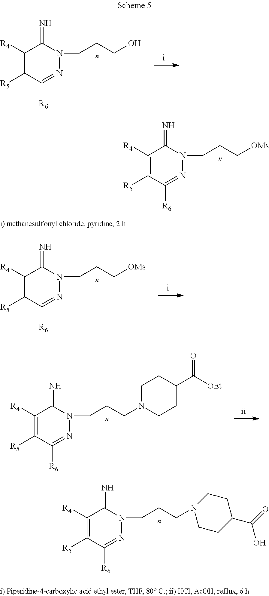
C1([R4])=C([R5])C([R6])=NN(CCCO)C1=N.C1([R4])=C([R5])C([R6])=NN(CCC[OMs])C1=N.C1([R4])=C([R5])C([R6])=NN(CCC[OMs])C1=N.C1([R4])=C([R5])C([R6])=NN(CCCN2CCC(C([OEt])=O)CC2)C1=N.C1([R4])=C([R5])C([R6])=NN(CCCN2CCC(C(=O)O)CC2)C1=N
